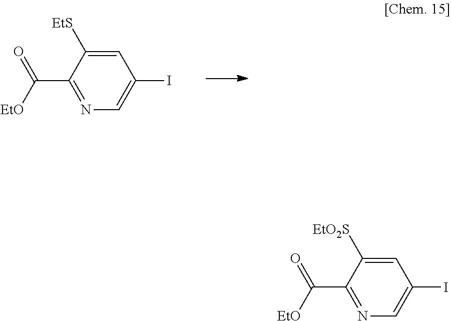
C1=C([EtS])C(C([EtO])=O)=NC=C1I.C1=C([EtO2S])C(C([EtO])=O)=NC=C1I
